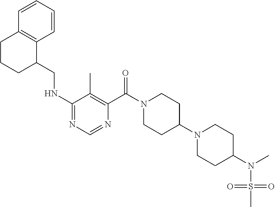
C1(NCC2C3=C(CCC2)C=CC=C3)=NC=NC(C(N2CCC(N3CCC(N(C)S(=O)(=O)C)CC3)CC2)=O)=C1C
